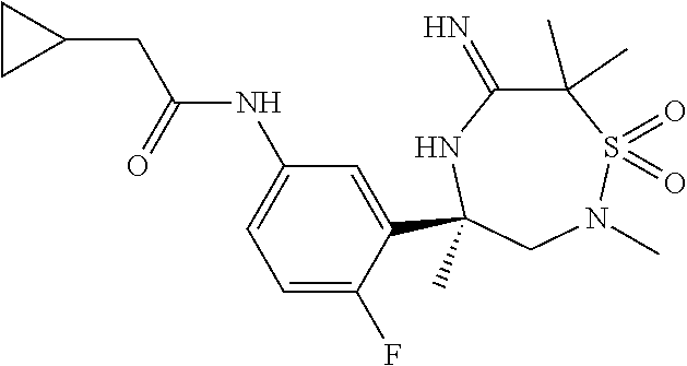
C(=O)(NC1=CC=C(F)C(C2(C)NC(=N)C(C)(C)S(=O)(=O)N(C)C2)=C1)CC1CC1
